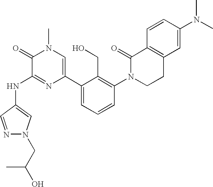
N(C1=NC(C2=CC=CC(N3CCC4=C(C3=O)C=CC(N(C)C)=C4)=C2CO)=CN(C)C1=O)C1=CN(CC(O)C)N=C1
